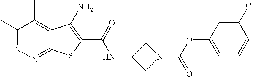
C1(C)=NN=C2C(=C1C)C(N)=C(C(=O)NC1CN(C(OC3=CC=CC(Cl)=C3)=O)C1)S2
